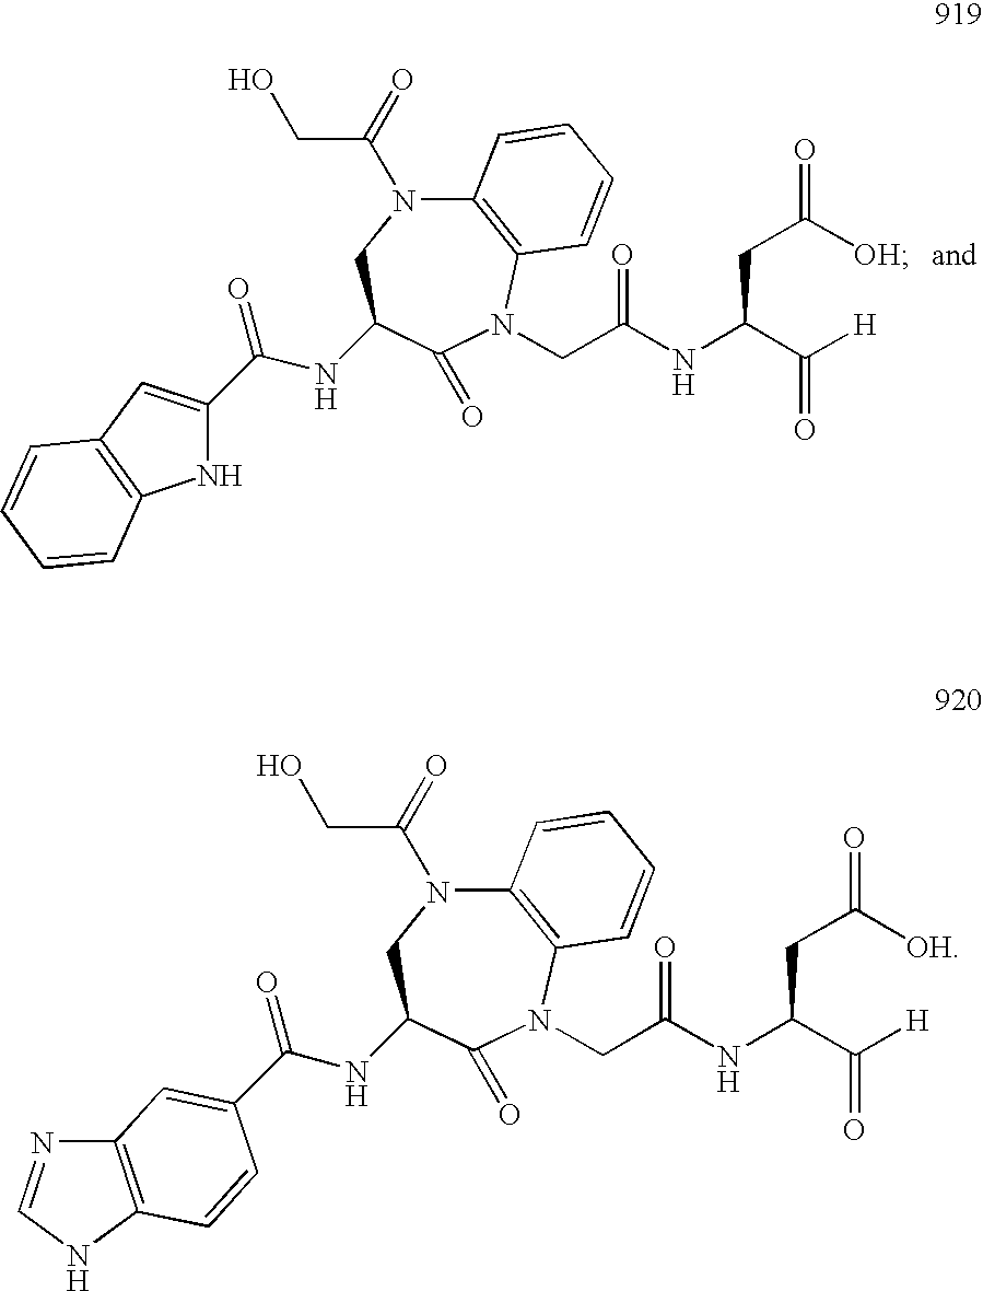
O=C(NC(C([H])=O)CC([OH])=O)CN1C2=C(N(C(CO)=O)CC(NC(C3=CC4=C(N3)C=CC=C4)=O)C1=O)C=CC=C2.O=C(NC(C([H])=O)CC([OH])=O)CN1C(=O)C(NC(=O)C2=CC3=C(NC=N3)C=C2)CN(C(CO)=O)C2=C1C=CC=C2
